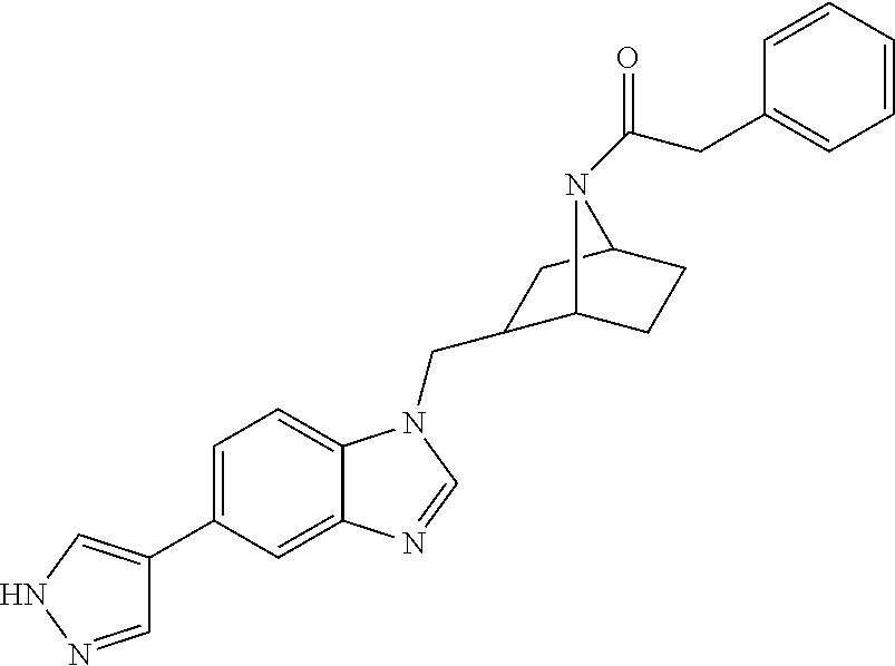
C1=C(C2=CNN=C2)C=C2C(=C1)N(CC1C3CCC(C1)N3C(=O)CC1=CC=CC=C1)C=N2
